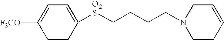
C1([O2S]CCCCN2CCC=CC2)=CC=C([F3CO])C=C1
